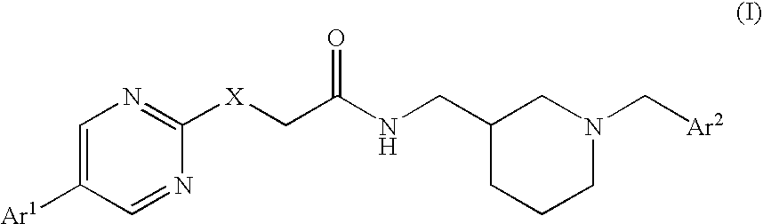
C1=C([Ar1])C=NC([X]CC(NCC2CCCN(C[Ar2])C2)=O)=N1
